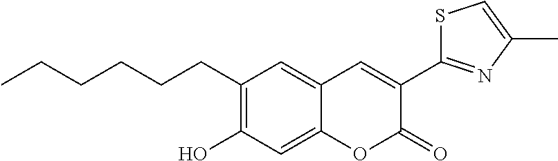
CCCCCCC1=C(O)C=C2C(=C1)C=C(C1=NC(C)=CS1)C(=O)O2
